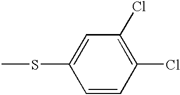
C1=CC(Cl)=C(Cl)C=C1SC
